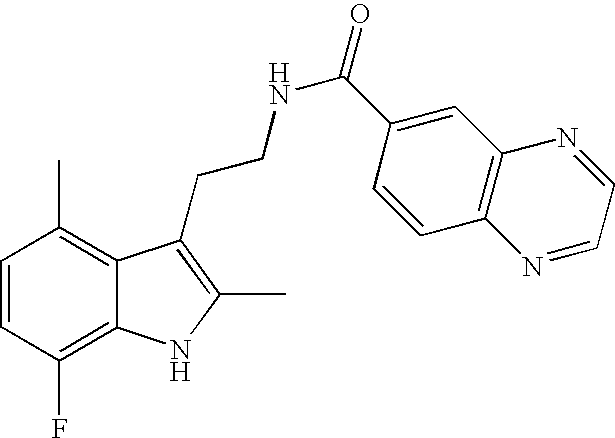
C1=CC(F)=C2C(=C1C)C(CCNC(=O)C1=CC3=C(C=C1)N=CC=N3)=C(C)N2
